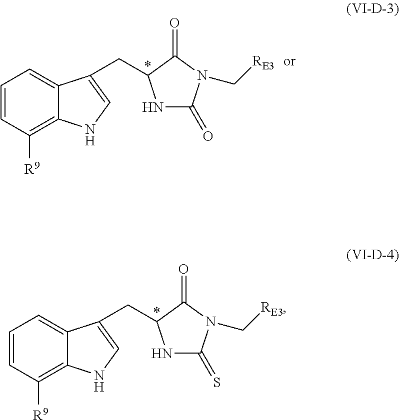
C1=CC([R9])=C2C(=C1)C(CC1NC(=S)N(C[RE3])C1=O)=CN2.C1=CC([R9])=C2C(=C1)C(CC1NC(=O)N(C[RE3])C1=O)=CN2
